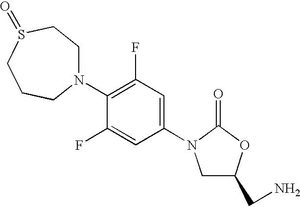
N1(C2=C(F)C=C(N3CC(CN)OC3=O)C=C2F)CCS(=O)CCC1
